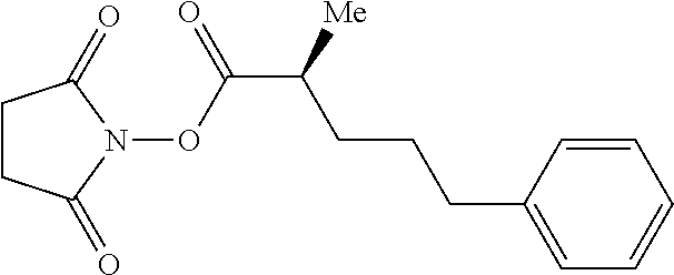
C1CC(=O)N(OC(C([Me])CCCC2=CC=CC=C2)=O)C1=O
